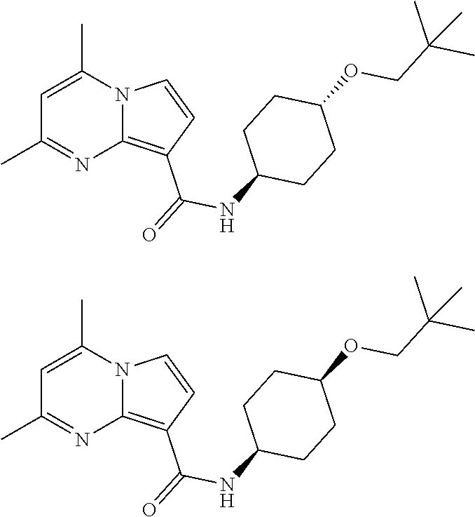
C1=C(C)N2C(=C(C(=O)NC3CCC(OCC(C)(C)C)CC3)C=C2)N=C1C.C1=C(C)N2C(=C(C(=O)NC3CCC(OCC(C)(C)C)CC3)C=C2)N=C1C
